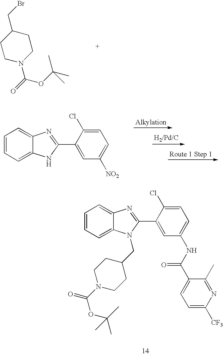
C1(CBr)CCN(C(=O)OC(C)(C)C)CC1.C1=CC=C2C(=C1)N=C(C1=CC([NO2])=CC=C1Cl)N2.C1=CC=C2C(=C1)N=C(C1=CC(NC(C3=CC=C([CF3])N=C3C)=O)=CC=C1Cl)N2CC1CCN(C(=O)OC(C)(C)C)CC1
